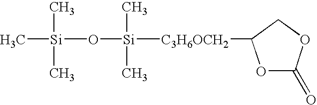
C[Si](C)(C)O[Si]([C3H6OCH2]C1OC(=O)OC1)(C)C
